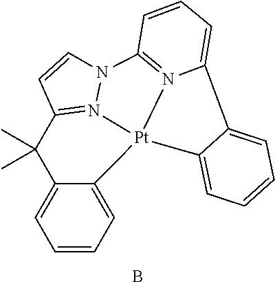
B.C1=CC=C2C(=C1)C(C)(C)C1=N3N(C=C1)C1=N4[Pt]23C2=CC=CC=C2C4=CC=C1
